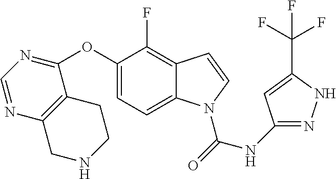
C1(OC2=CC=C3C(=C2F)C=CN3C(=O)NC2=NNC(C(F)(F)F)=C2)=NC=NC2=C1CCNC2
